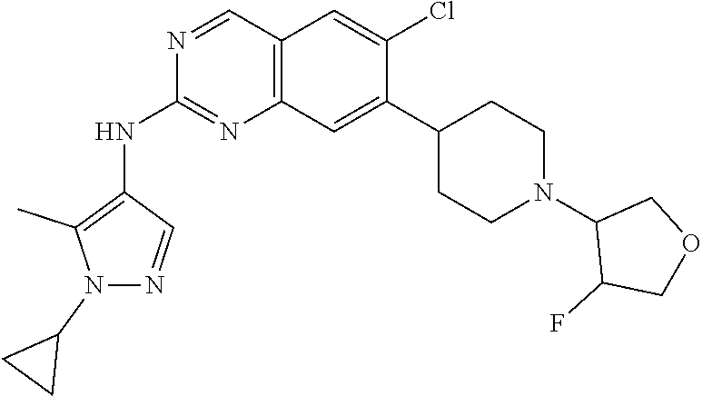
C12=C(C=C(C3CCN(C4COCC4F)CC3)C(Cl)=C1)N=C(NC1=C(C)N(C3CC3)N=C1)N=C2
